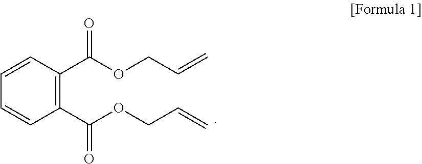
C1=CC(C(OCC=C)=O)=C(C(OCC=C)=O)C=C1
